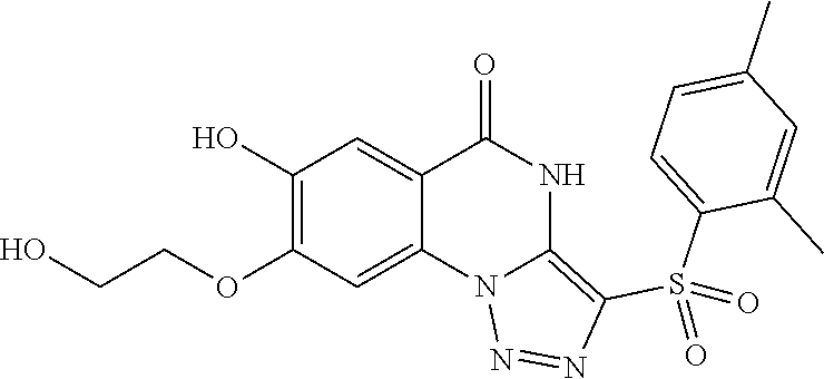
C1(OCCO)=C(O)C=C2C(=C1)N1C(=C(S(C3=CC=C(C)C=C3C)(=O)=O)N=N1)NC2=O
